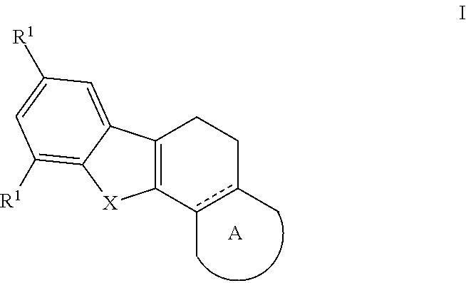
C12=C(c(C)c(C)CC1)[X]C1=C([R1])C=C([R1])C=C21.[A]
